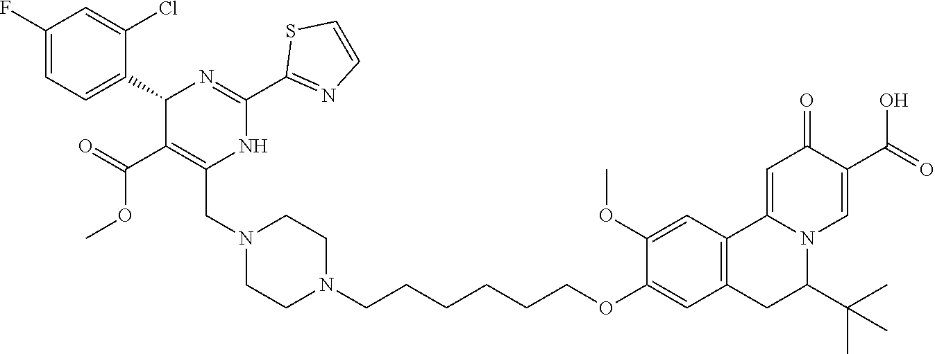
C1N(CC2=C(C(=O)OC)C(C3=CC=C(F)C=C3Cl)N=C(C3=NC=CS3)N2)CCN(CCCCCCOC2=CC3=C(C=C2OC)C2=CC(=O)C(C(=O)O)=CN2C(C(C)(C)C)C3)C1
